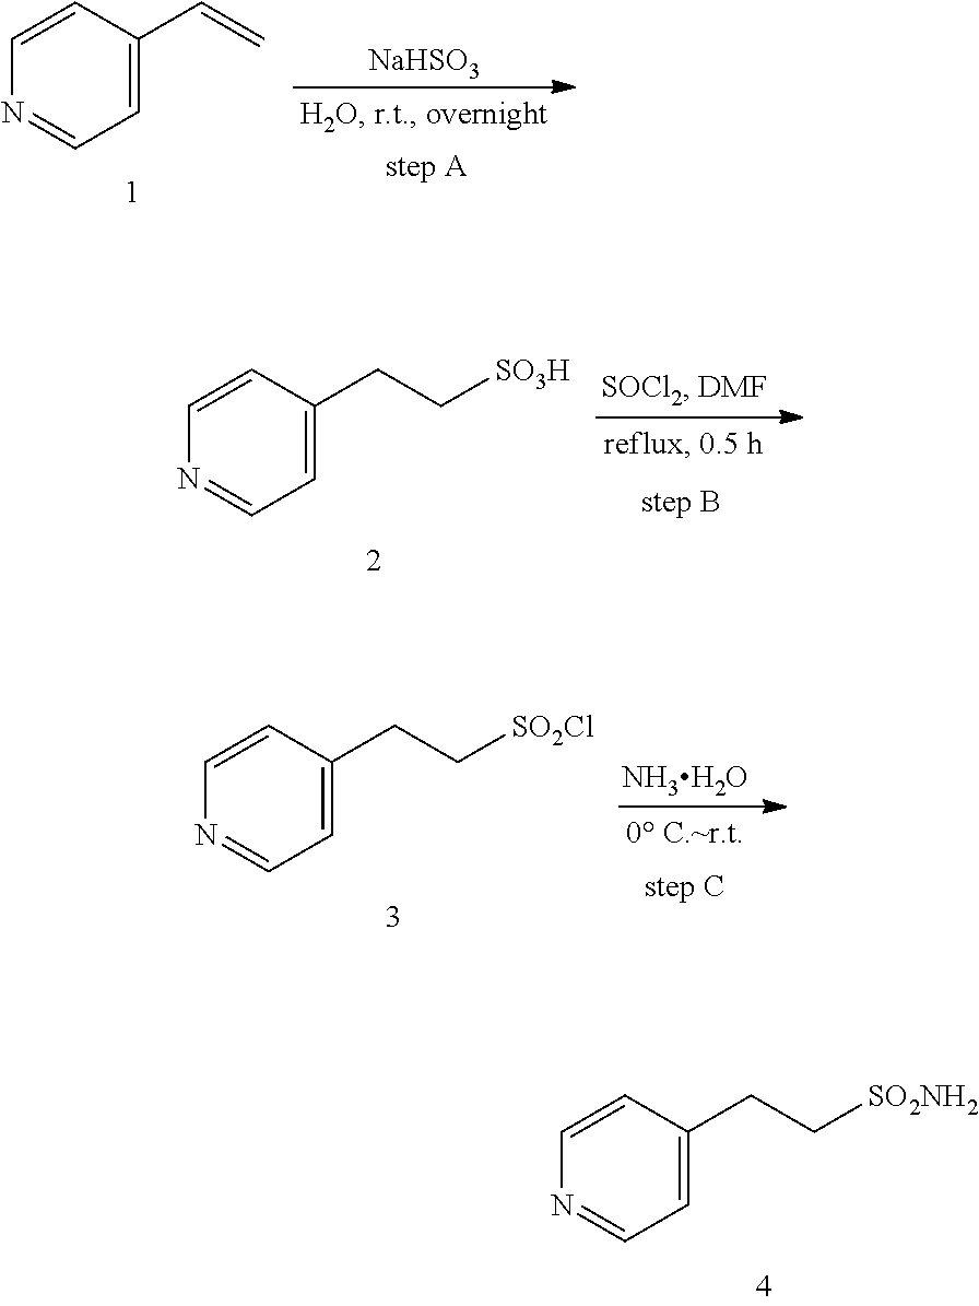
C1=C(CC[SO2NH2])C=CN=C1.C1=C(C=C)C=CN=C1.[NaHSO3].C1=C(CC[SO3H])C=CN=C1.C1=C(CC[SO2Cl])C=CN=C1.[NH3H2O]
